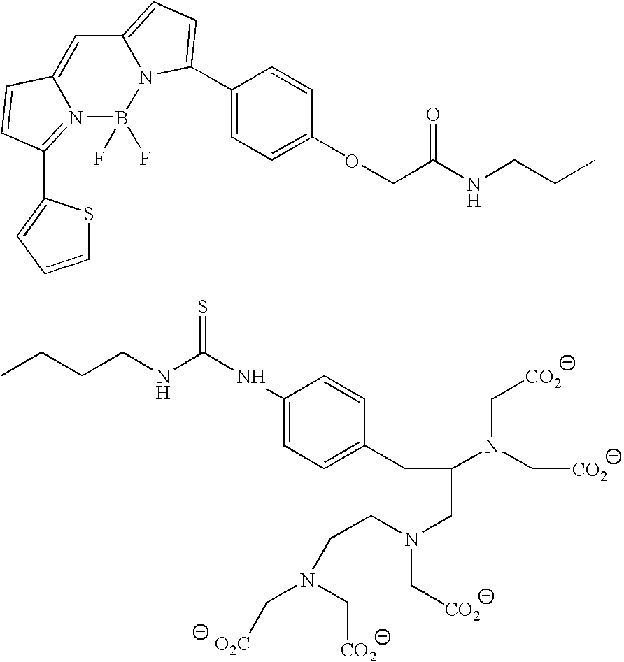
C(CCNC(NC1=CC=C(CC(CN(C[CO2])CCN(C[O2C])C[CO2])N(C[CO2])C[CO2])C=C1)=S)C.C12=CC=C(C3=CC=C(OCC(NCCC)=O)C=C3)N1B(F)(F)N1=C(C3=CC=CS3)C=CC1=C2
